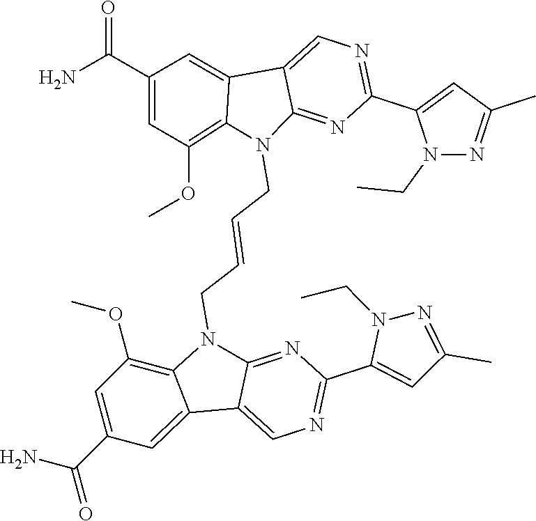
N1(CC)N=C(C)C=C1C1=NC=C2C3=CC(C(N)=O)=CC(OC)=C3N(CC=CCN3C4=NC(C5=CC(C)=NN5CC)=NC=C4C4=CC(C(=O)N)=CC(OC)=C43)C2=N1
